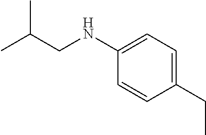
C1(NCC(C)C)=CC=C(CC)C=C1
